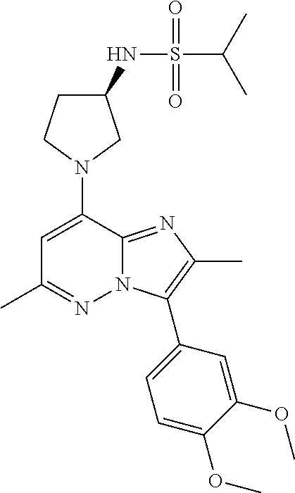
C1C(NS(C(C)C)(=O)=O)CN(C2=CC(C)=NN3C2=NC(C)=C3C2=CC=C(OC)C(OC)=C2)C1
